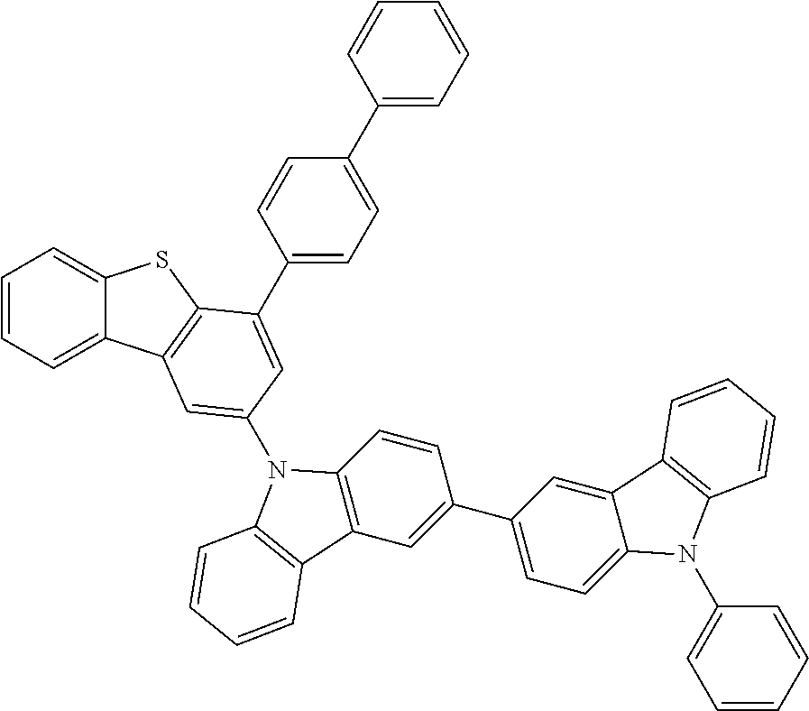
C1=CC=C2C(=C1)SC1=C2C=C(N2C3=C(C=C(C4=CC=C5C(=C4)C4=C(N5C5=CC=CC=C5)C=CC=C4)C=C3)C3=C2C=CC=C3)C=C1C1=CC=C(C2=CC=CC=C2)C=C1
